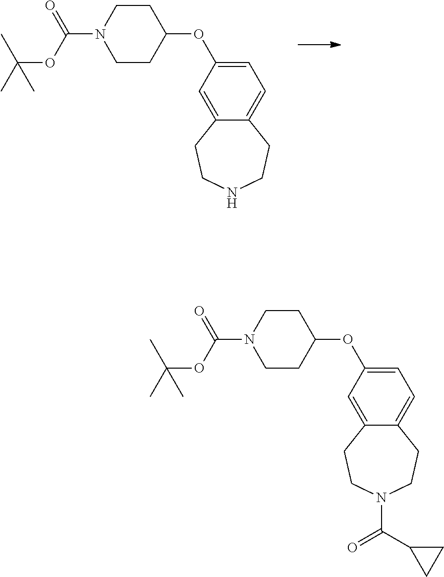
C1CC(OC2=CC=C3C(=C2)CCNCC3)CCN1C(OC(C)(C)C)=O.C1CC(OC2=CC=C3C(=C2)CCN(C(=O)C2CC2)CC3)CCN1C(OC(C)(C)C)=O
